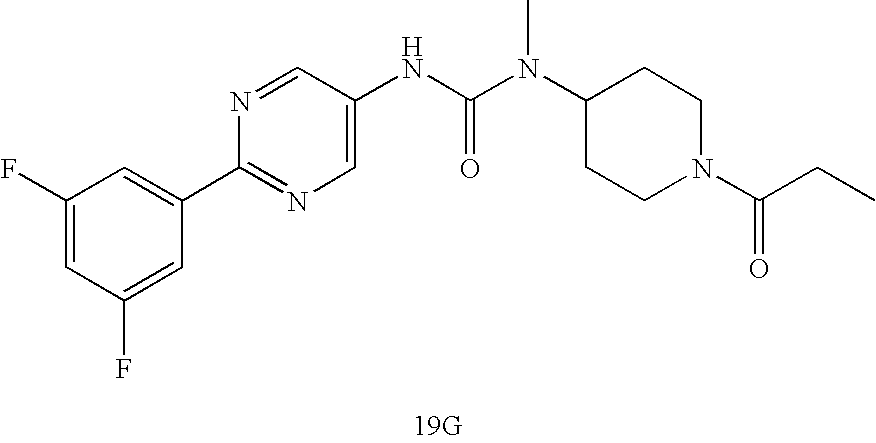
[19G].N(C(N(C1CCN(C(=O)CC)CC1)C)=O)C1=CN=C(C2=CC(F)=CC(F)=C2)N=C1
